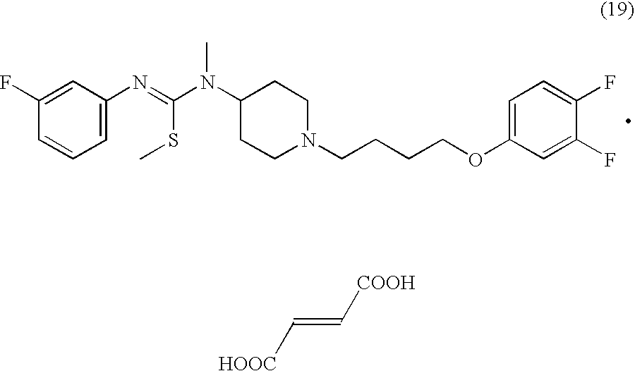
C1=C(N=C(N(C2CCN(CCCCOC3=CC=C(F)C(F)=C3)CC2)C)SC)C=C(F)C=C1.[HOOC]C=C[COOH]
